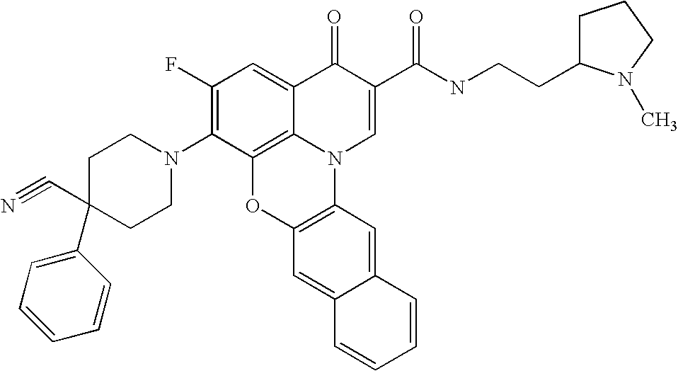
C1(F)=C(N2CCC(C3=CC=CC=C3)(C#N)CC2)C2=C3C(=C1)C(=O)C(C(=O)NCCC1CCCN1C)=CN3C1=C(O2)C=C2C(=C1)C=CC=C2
